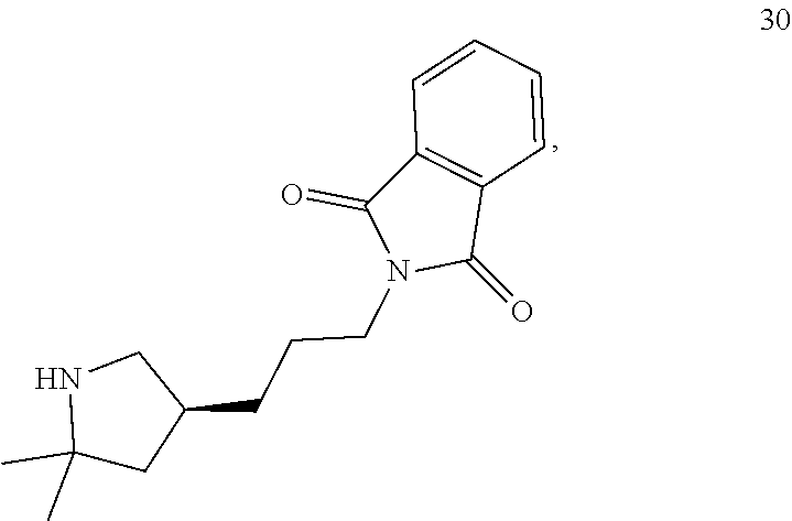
N1C(C)(C)CC(CCCN2C(=O)C3=C(C=CC=C3)C2=O)C1
